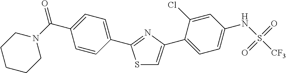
S1C=C(C2=CC=C(NS([CF3])(=O)=O)C=C2Cl)N=C1C1=CC=C(C(N2CCCCC2)=O)C=C1
